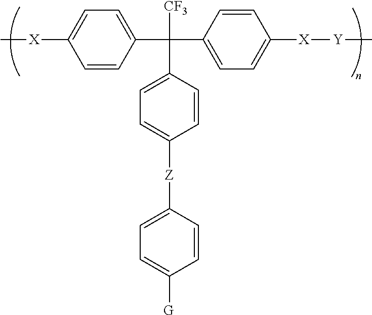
C1=CC(C(C2=CC=C([X][Y]C)C=C2)([CF3])C2=CC=C([Z]C3=CC=C([G])C=C3)C=C2)=CC=C1[X]C
